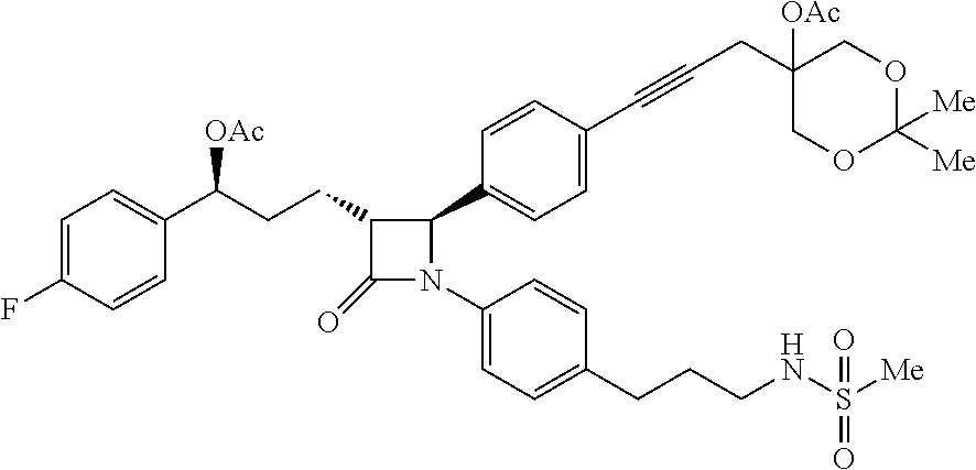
C1(=O)C(CCC(C2=CC=C(F)C=C2)[OAc])C(C2=CC=C(C#CCC3([OAc])COC([Me])([Me])OC3)C=C2)N1C1=CC=C(CCCNS([Me])(=O)=O)C=C1
